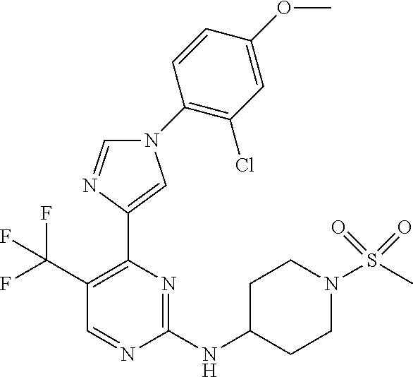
C1=NC(NC2CCN(S(C)(=O)=O)CC2)=NC(C2=CN(C3=C(Cl)C=C(OC)C=C3)C=N2)=C1C(F)(F)F
